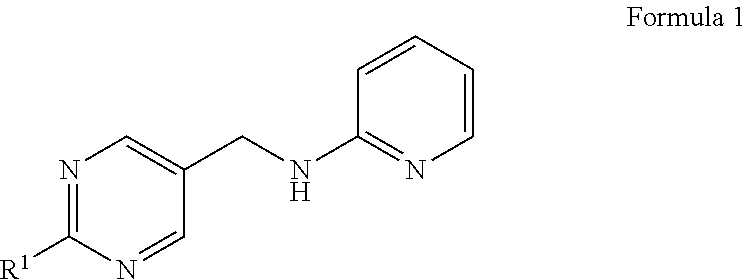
C1=CC=CC(NCC2=CN=C([R1])N=C2)=N1
